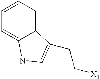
C1=CC=C2C(=C1)NC=C2CC[X1]
